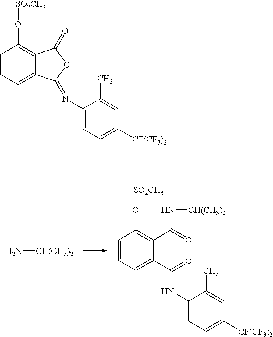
C1=CC=C2C(=C1O[SO2CH3])C(=O)OC2=NC1=CC=C([CF(CF3)2])C=C1C.N[CH(CH3)2].C1=CC=C(C(=O)NC2=CC=C([CF(CF3)2])C=C2C)C(C(=O)N[CH(CH3)2])=C1O[SO2CH3]
